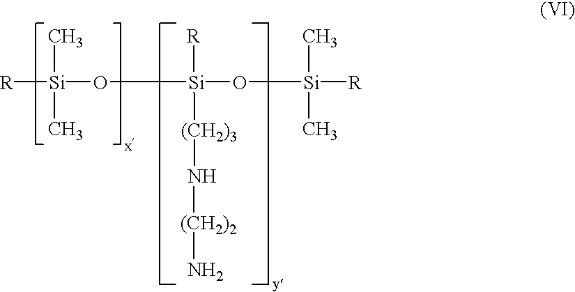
[R][Si](C)(C)O[Si](O[Si]([R])(C)C)([R])[(CH2)3]N[(CH2)2]N
